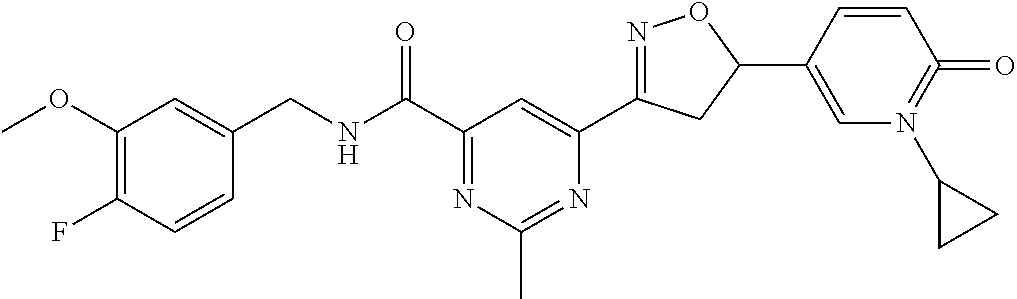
C1(OC)=C(F)C=CC(CNC(C2=NC(C)=NC(C3=NOC(C4=CN(C5CC5)=C(=O)C=C4)C3)=C2)=O)=C1
